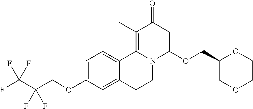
C1=C(OCC(F)(C(F)(F)F)F)C=C2C(=C1)C1=C(C)C(=O)C=C(OCC3COCCO3)N1CC2
